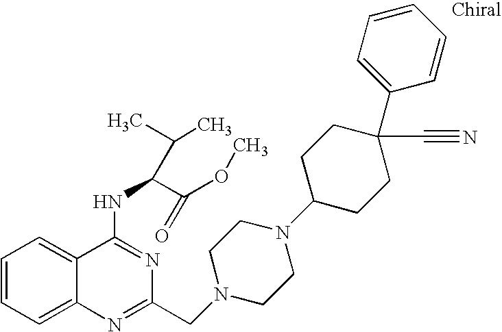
C1=CC=C2C(=C1)C(NC(C(OC)=O)C(C)C)=NC(CN1CCN(C3CCC(C4=CC=CC=C4)(C#N)CC3)CC1)=N2
